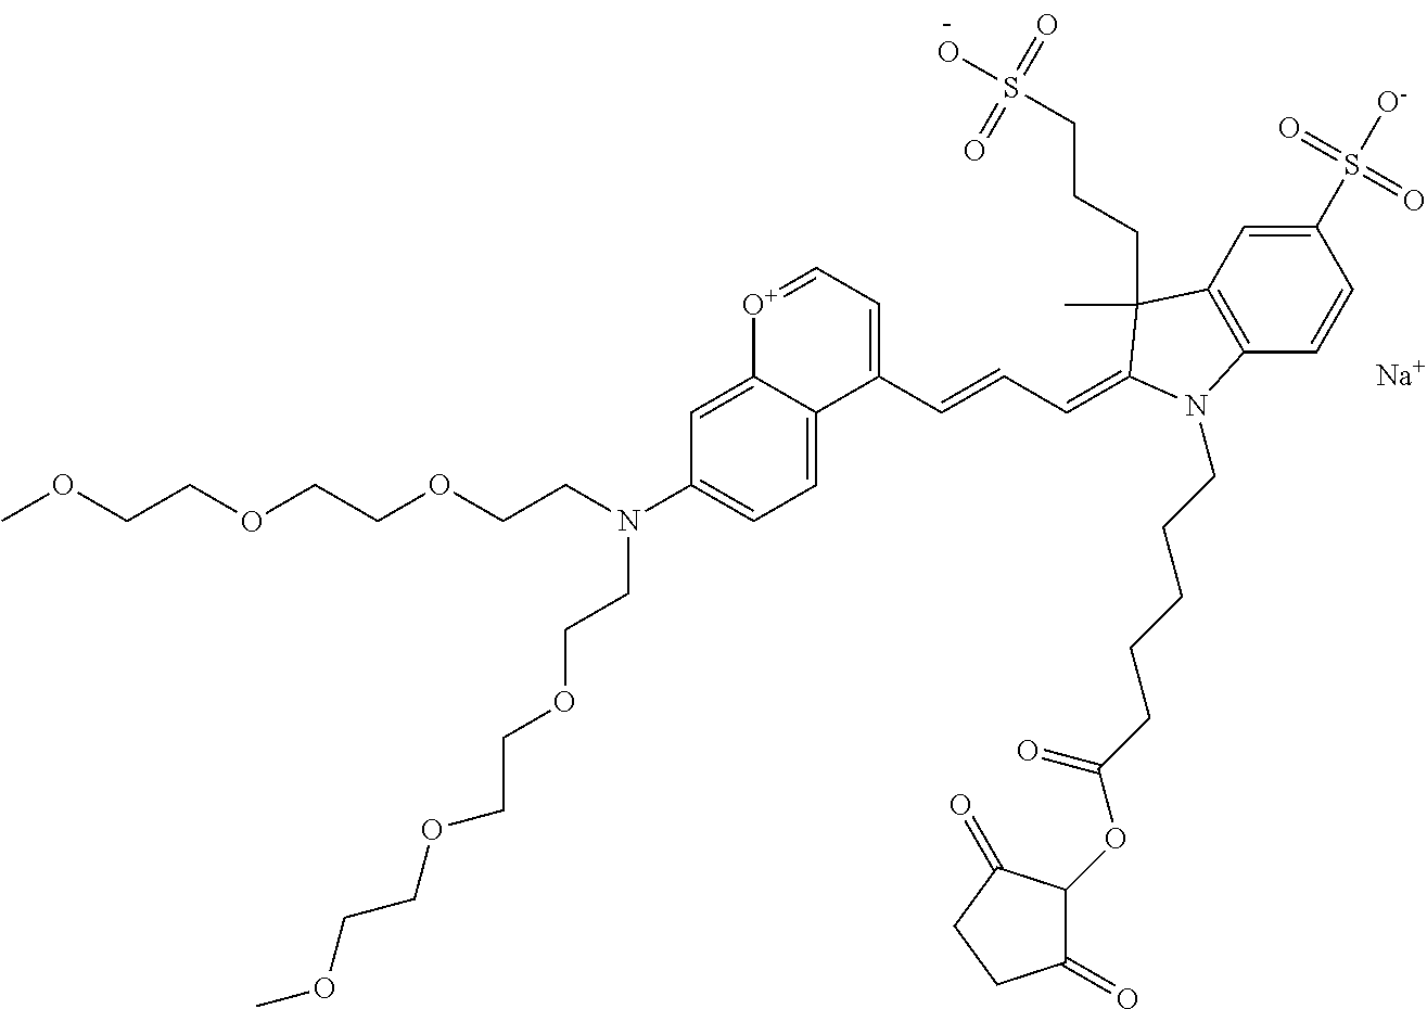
[Na].C(COCCN(CCOCCOCCOC)C1=CC=C2C(=C1)[O+]=CC=C2C=CC=C1C(C)(CCCS(O)(=O)=O)C2=C(C=CC(S([O-])(=O)=O)=C2)N1CCCCCC(OC1C(=O)CCC1=O)=O)OCCOC
